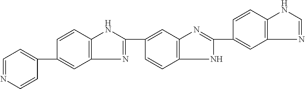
C1=NC=CC(C2=CC3=C(C=C2)NC(C2=CC4=C(C=C2)NC(C2=CC5=C(C=C2)NC=N5)=N4)=N3)=C1
